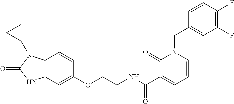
C12=C(C=C(OCCNC(C3=CC=CN(CC4=CC(F)=C(F)C=C4)C3=O)=O)C=C1)NC(=O)N2C1CC1
